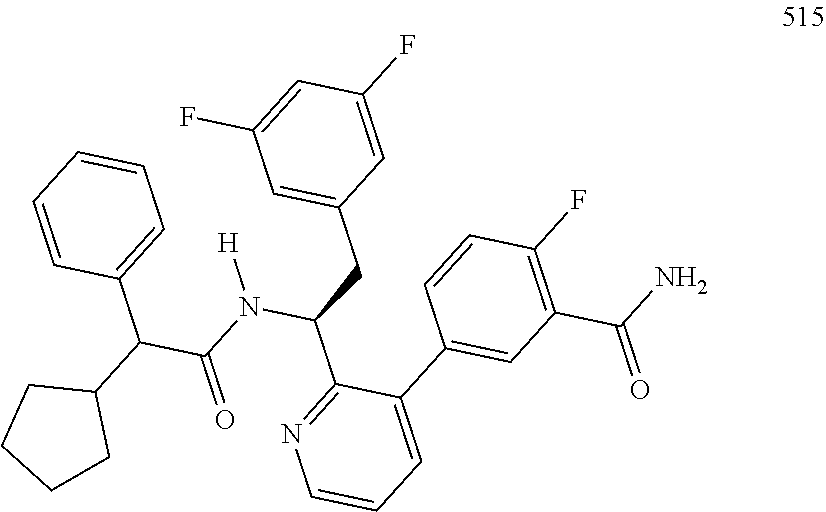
C1(C(C(=O)N([H])C(CC2=CC(F)=CC(F)=C2)C2=NC=CC=C2C2=CC(C(N)=O)=C(F)C=C2)C2CCCC2)=CC=CC=C1
